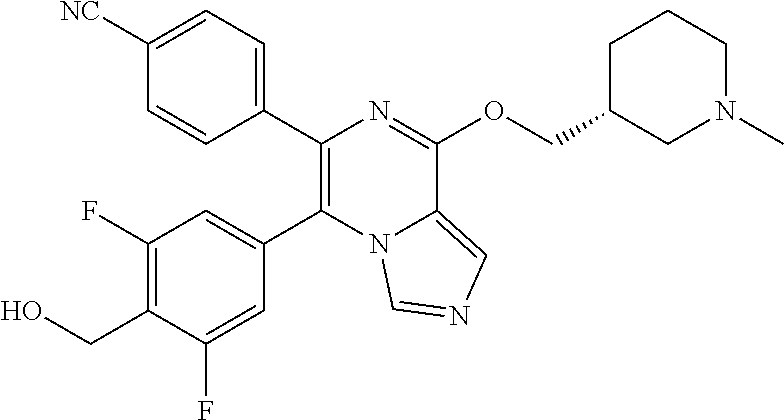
C1(C2=C(C3=CC=C([NC])C=C3)N=C(OCC3CN(C)CCC3)C3=CN=CN23)=CC(F)=C(CO)C(F)=C1
